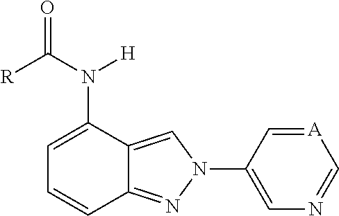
C12=NN(C3=CN=C[A]=C3)C=C1C(N([H])C([R])=O)=CC=C2
